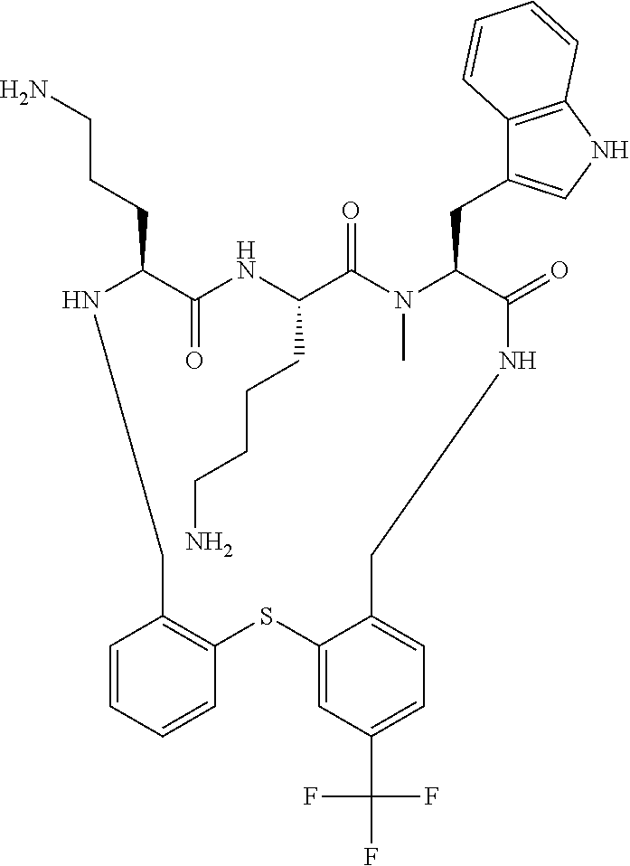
C1=CC=CC2=C1CNC(CCCN)C(=O)NC(CCCCN)C(=O)N(C)C(CC1=CNC3=C1C=CC=C3)C(=O)NCC1=CC=C(C(F)(F)F)C=C1S2
